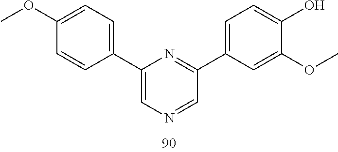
C1(OC)=CC=C(C2=CN=CC(C3=CC=C(O)C(OC)=C3)=N2)C=C1
